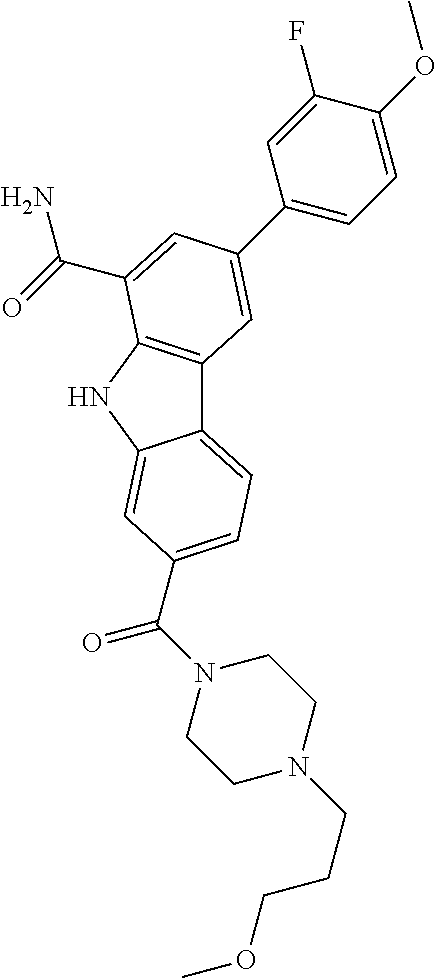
C12=CC=C(C(N3CCN(CCCOC)CC3)=O)C=C1NC1=C2C=C(C2=CC=C(OC)C(F)=C2)C=C1C(=O)N
